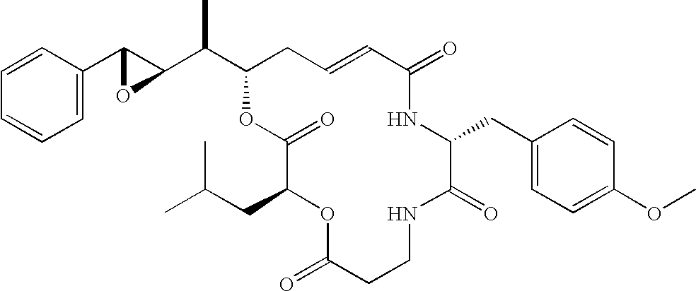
C1=CC=CC=C1C1C(C(C2CC=CC(=O)NC(CC3=CC=C(OC)C=C3)C(=O)NCCC(=O)OC(CC(C)C)C(=O)O2)C)O1
